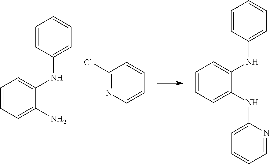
C1=CC(NC2=CC=CC=C2N)=CC=C1.C1(Cl)=NC=CC=C1.C1=CC(NC2=CC=CC=C2NC2=CC=CC=N2)=CC=C1
